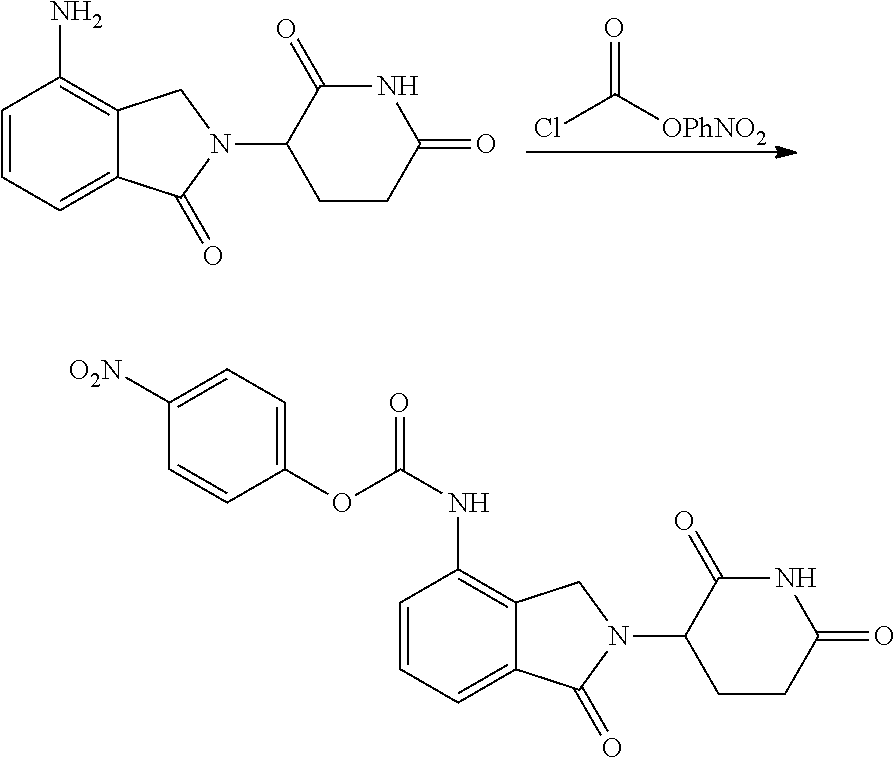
ClC([OPhNO2])=O.C1=CC=C2C(=C1N)CN(C1CCC(=O)NC1=O)C2=O.C1=CC=C2C(=C1NC(OC1=CC=C([O2N])C=C1)=O)CN(C1CCC(=O)NC1=O)C2=O
